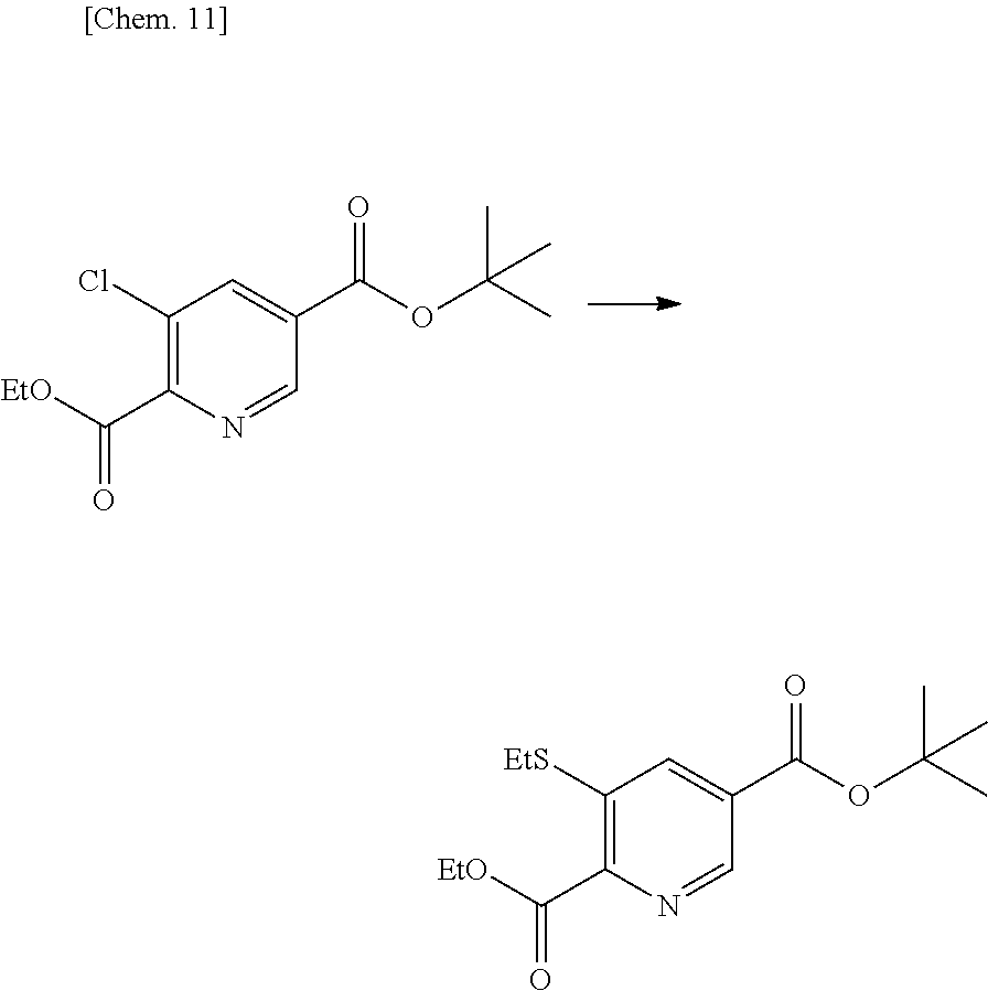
C1(Cl)=C(C(=O)[EtO])N=CC(C(=O)OC(C)(C)C)=C1.C1([EtS])=C(C(=O)[EtO])N=CC(C(=O)OC(C)(C)C)=C1
